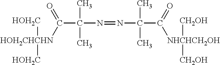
C(C(C)(C)N=NC(C)(C)C(=O)[NHCHCH2OH]([CH2OH])[CH2OH])([HOH2CHCHN]([HOH2C])[HOH2C])=O
